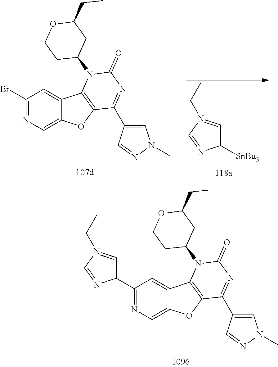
[SnBu3]C1C=N(CC)C=N1.C1(Br)=NC=C2C(=C1)C1=C(O2)C(C2=CN(C)N=C2)=NC(=O)N1C1CC(CC)OCC1.C1(C2C=N(CC)C=N2)=NC=C2C(=C1)C1=C(O2)C(C2=CN(C)N=C2)=NC(=O)N1C1CC(CC)OCC1
